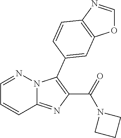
C12=NC(C(=O)N3CCC3)=C(C3=CC4=C(N=CO4)C=C3)N1N=CC=C2
